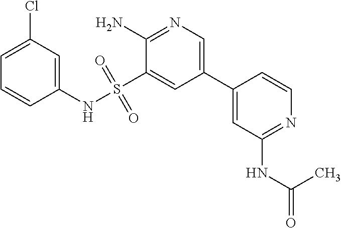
C1=C(Cl)C=C(NS(C2=CC(C3=CC(NC(=O)C)=NC=C3)=CN=C2N)(=O)=O)C=C1
